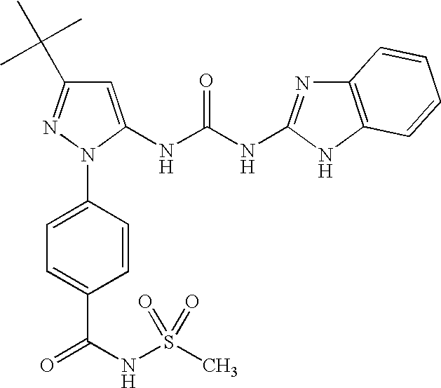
C1=C(NC(NC2=NC3=C(N2)C=CC=C3)=O)N(C2=CC=C(C(NS(C)(=O)=O)=O)C=C2)N=C1C(C)(C)C
